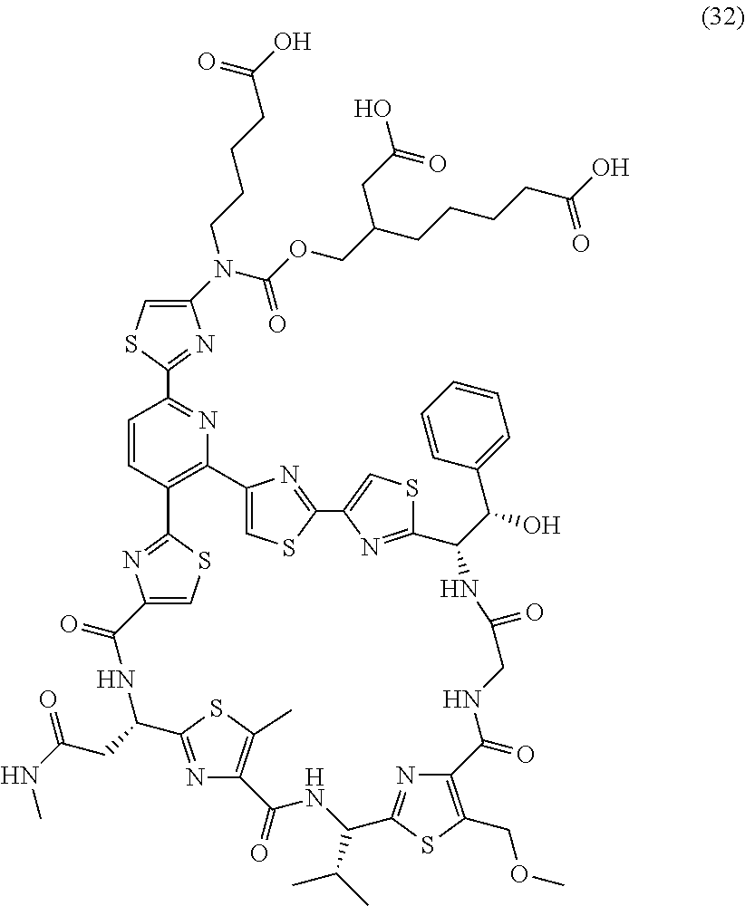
C1(N(C(OCC(CCCCC(O)=O)CC(O)=O)=O)CCCCC(O)=O)=CSC(C2=NC3=C(C=C2)C2=NC(=CS2)C(=O)NC(CC(NC)=O)C2=NC(=C(C)S2)C(=O)NC(C(C)C)C2=NC(=C(COC)S2)C(=O)NCC(=O)NC(C(C2=CC=CC=C2)O)C2=NC(=CS2)C2=NC3=CS2)=N1
